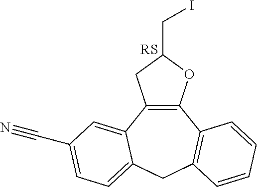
C12=C(C3=CC(C#N)=CC=C3CC3=C1C=CC=C3)CC(CI)O2
